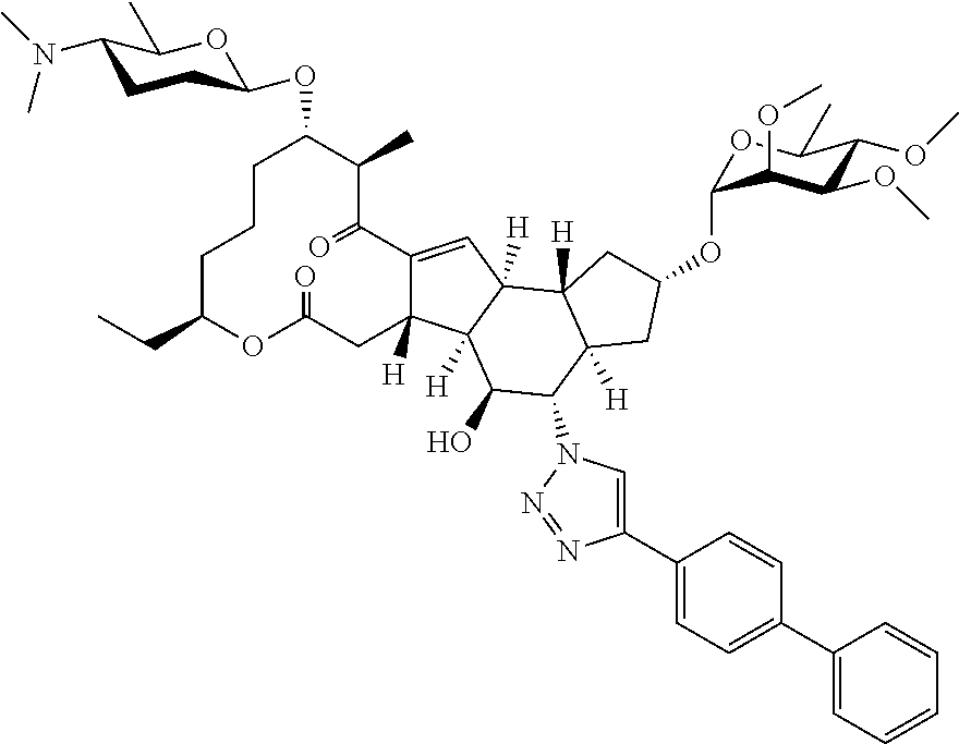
C1CCC(CC)OC(=O)CC2([H])C(=CC3([H])C2([H])C(O)C(N2C=C(C4=CC=C(C5=CC=CC=C5)C=C4)N=N2)C2([H])C3([H])CC(OC3OC(C)C(OC)C(OC)C3OC)C2)C(=O)C(C)C1OC1CCC(N(C)C)C(C)O1
